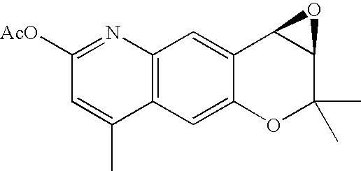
C12=C(C=C3C(=C1)C1C(C(C)(C)O3)O1)C(C)=CC([AcO])=N2
